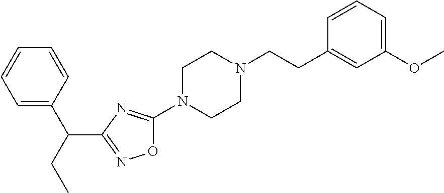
O1C(N2CCN(CCC3=CC(OC)=CC=C3)CC2)=NC(C(C2=CC=CC=C2)CC)=N1
